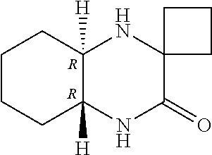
C1CCC2([H])C([H])(C1)NC1(C(=O)N2)CCC1.[R].[R]
